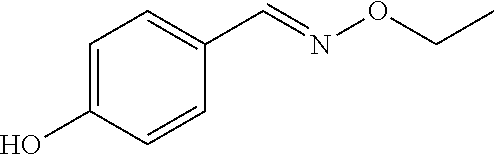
C1=C(O)C=CC(C=NOCC)=C1
